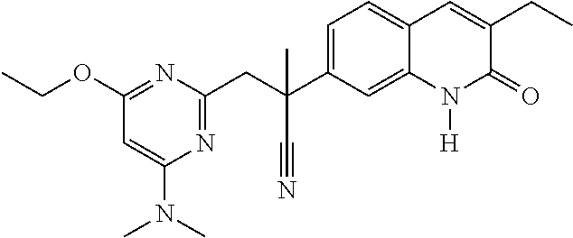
C(C1=NC(N(C)C)=CC(OCC)=N1)C(C1=CC=C2C(=C1)N([H])C(=O)C(CC)=C2)(C)C#N
